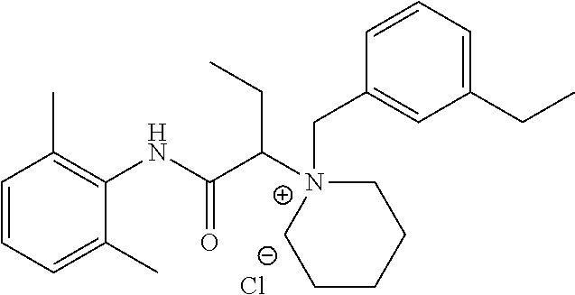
C1=CC=C(C)C(NC(C([N+]2(CC3=CC(CC)=CC=C3)CCCCC2)CC)=O)=C1C.[Cl-]
